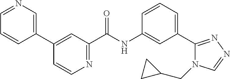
C1(C2=CN=CC=C2)=CC(C(NC2=CC(C3=NN=CN3CC3CC3)=CC=C2)=O)=NC=C1
